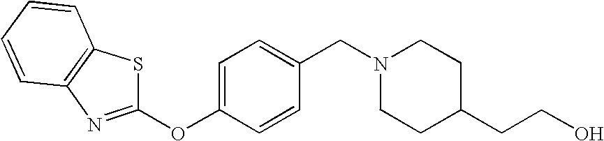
C1=C(OC2=NC3=C(S2)C=CC=C3)C=CC(CN2CCC(CCO)CC2)=C1
